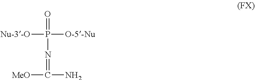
[Nu-3-O]P([O-5-Nu])(=O)N=C(N)[MeO]
